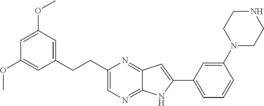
C1(N2CCNCC2)=CC(C2=CC3=NC(CCC4=CC(OC)=CC(OC)=C4)=CN=C3N2)=CC=C1
